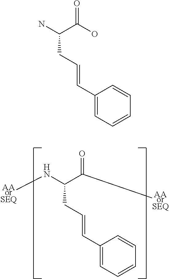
C1(C=CCC(N[AAorSEQ])C([AAorSEQ])=O)=CC=CC=C1.C1(C=CCC(N)C(O)=O)=CC=CC=C1
